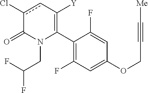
C1(C2=C([Y])cc(Cl)C(=O)N2CC(F)F)=C(F)C=C(OCC#C[Me])C=C1F
